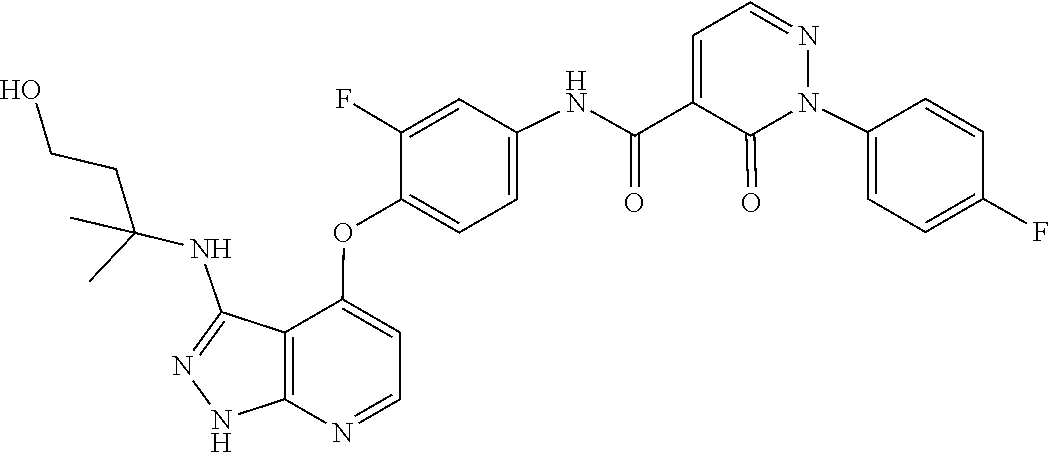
N1=CC=C(C(=O)NC2=CC=C(OC3=CC=NC4=C3C(NC(CCO)(C)C)=NN4)C(F)=C2)C(=O)N1C1=CC=C(F)C=C1
